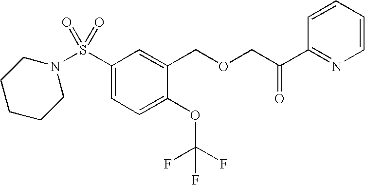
S(C1=CC=C(OC(F)(F)F)C(COCC(C2=NC=CC=C2)=O)=C1)(=O)(=O)N1CCCCC1
